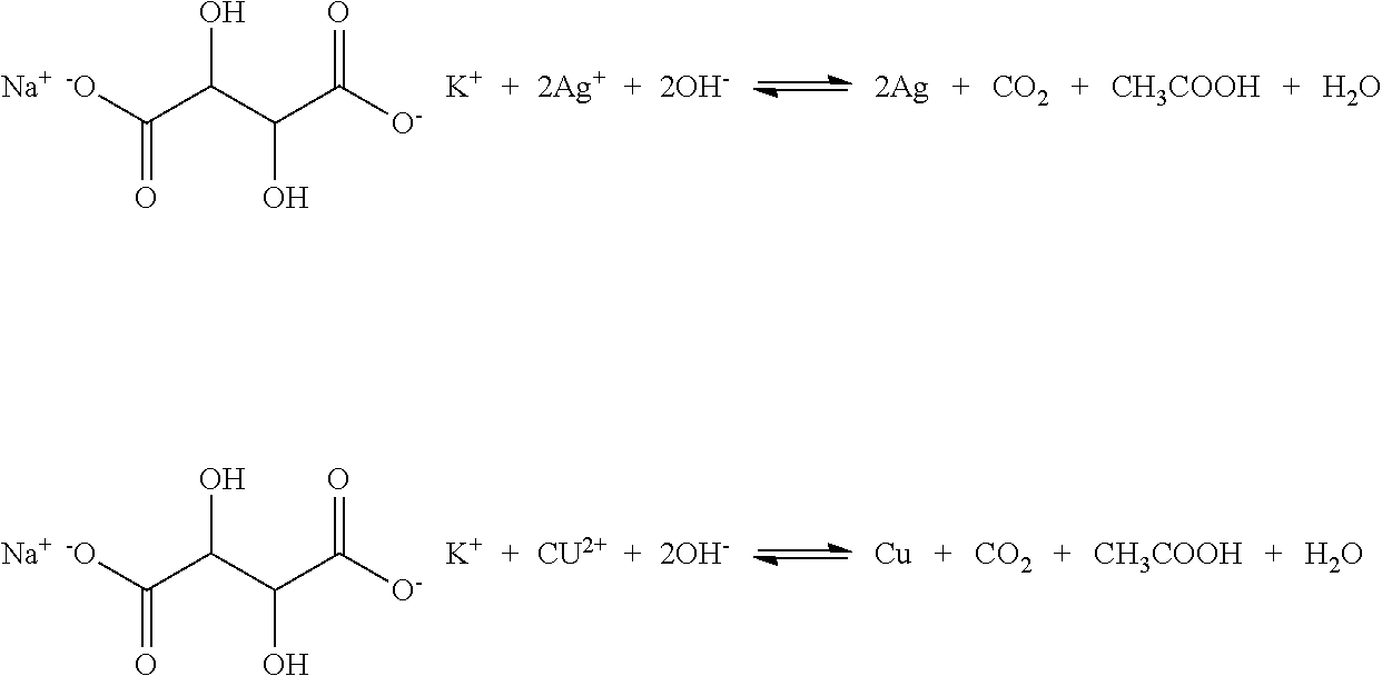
[Na].[-O]C(=O)C(O)C(O)C(=O)[O-].[K].[CO2].[CH3COOH].O.[Na].[-O]C(=O)C(O)C(O)C(=O)[O-].[K].[CO2].[CH3COOH].O.[CU2+].[Cu]
